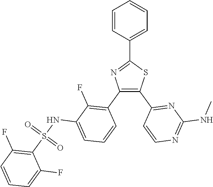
C1=C(C2=NC(C3=C(F)C(NS(C4=C(F)C=CC=C4F)(=O)=O)=CC=C3)=C(C3=NC(NC)=NC=C3)S2)C=CC=C1
